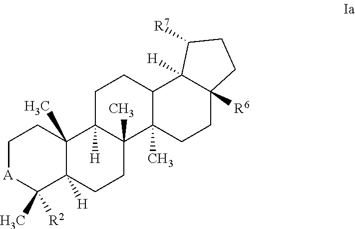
C1[A]C(C)([R2])C2([H])C(C)(C1)C1([H])C(C)(CC2)C2(C)C(CC1)C1([H])C([R6])(CC2)CCC1[R7]
